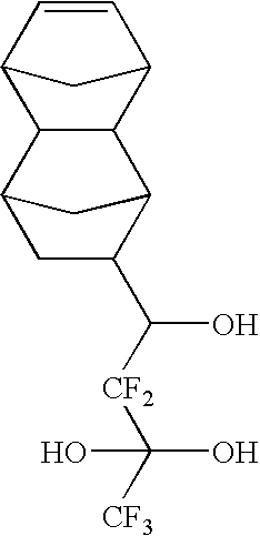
C1C(C([CF2]C([CF3])(O)O)O)C2CC1C1C2C2C=CC1C2
